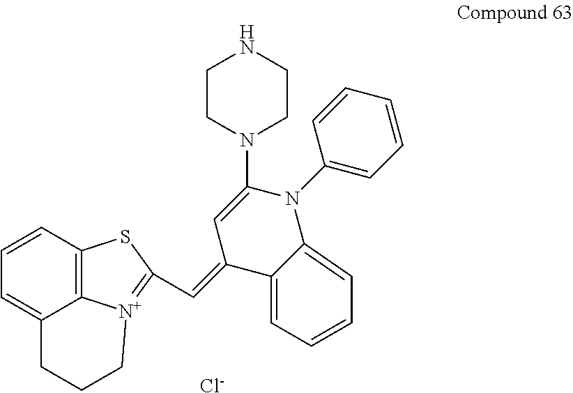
C12=C3C=CC=C1CCC[N+]2=C(C=C1C=C(N2CCNCC2)N(C2=CC=CC=C2)C2=CC=CC=C12)S3.[Cl-]
